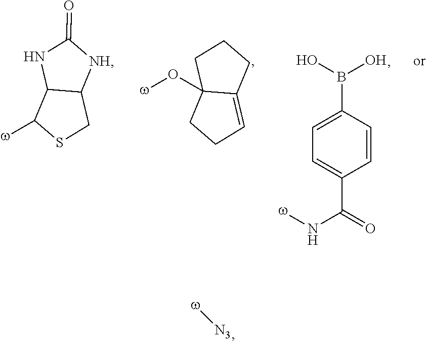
[w][N3].N1C2C(NC1=O)CSC2[w].C1C2(O[w])C(=CCC2)CC1.C1=C(B(O)O)C=CC(C(=O)N[w])=C1
